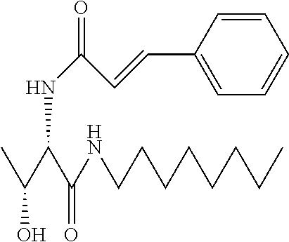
CC(C(C(NCCCCCCCC)=O)NC(C=CC1=CC=CC=C1)=O)O
